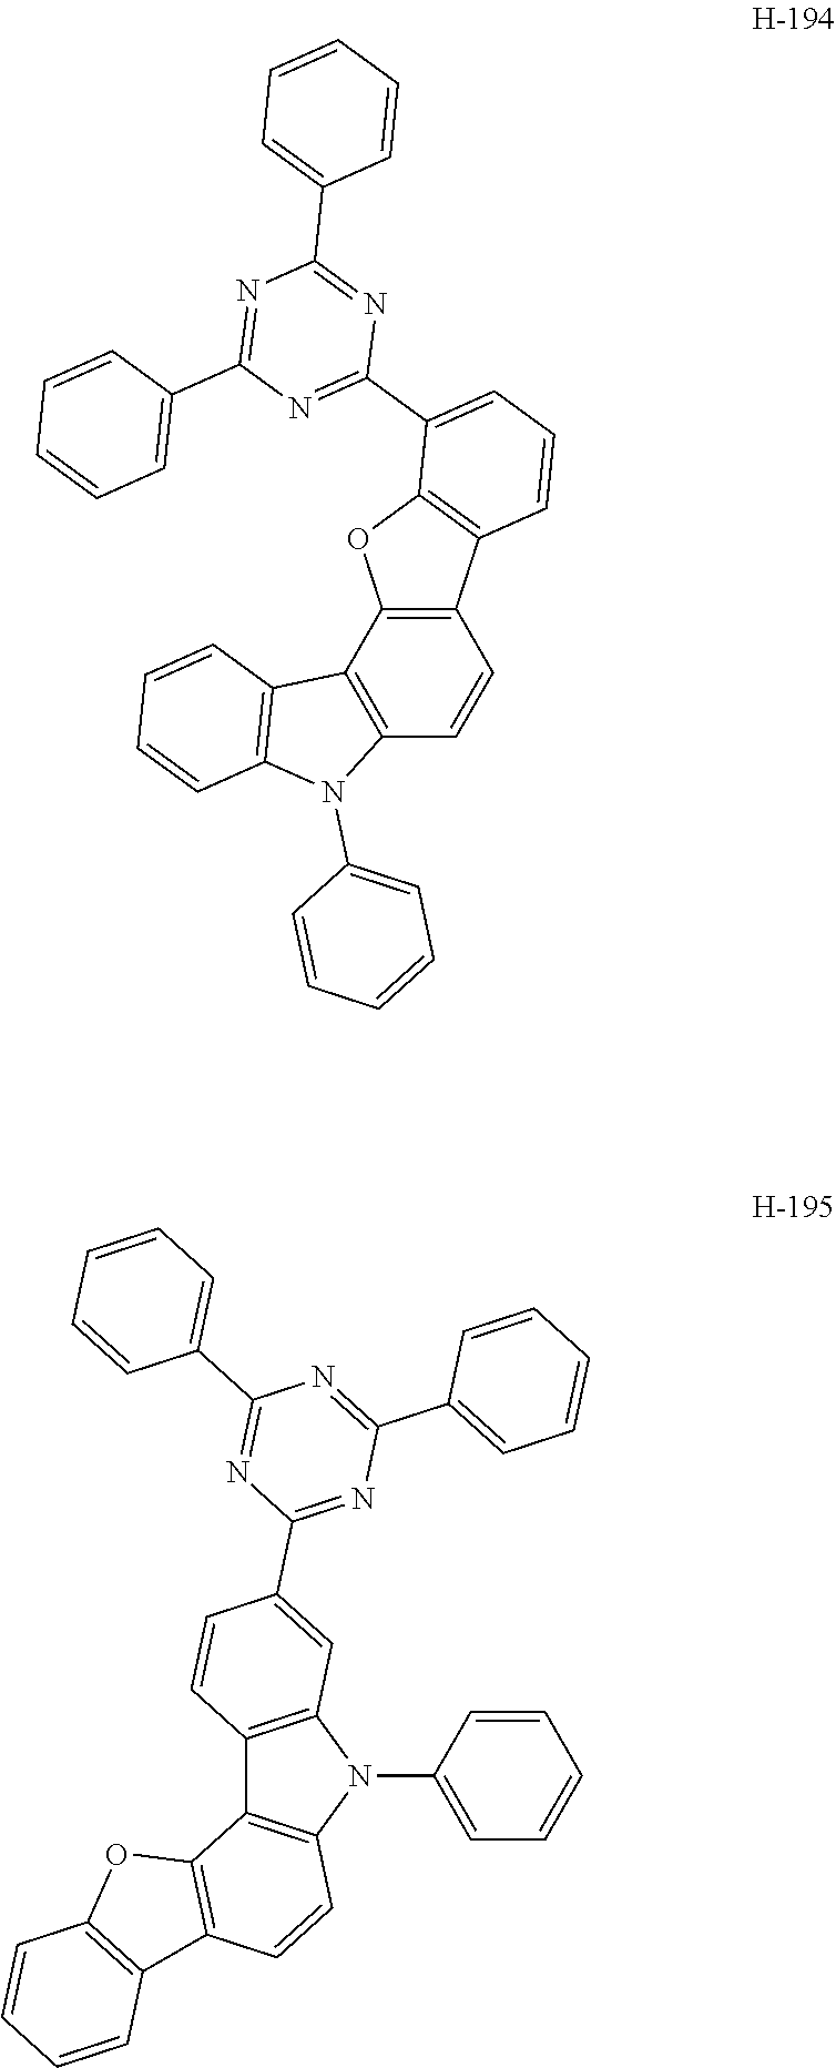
C12=C(C3=C(C=C1)N(C1=CC=CC=C1)C1=C3C=CC=C1)OC1=C2C=CC=C1C1=NC(C2=CC=CC=C2)=NC(C2=CC=CC=C2)=N1.C12=C(N(C3=CC=CC=C3)C3=C1C1=C(C=C3)C3=C(O1)C=CC=C3)C=C(C1=NC(C3=CC=CC=C3)=NC(C3=CC=CC=C3)=N1)C=C2
